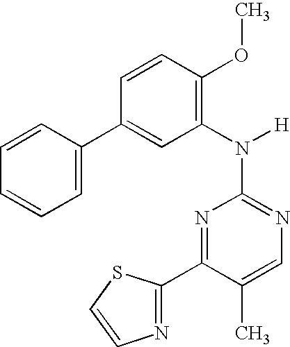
N1=C(N([H])C2=C(OC)C=CC(C3=CC=CC=C3)=C2)N=C(C2=NC=CS2)C(C)=C1
